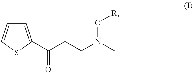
C1=C(C(CCN(C)O[R])=O)SC=C1
